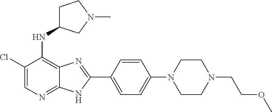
C1(Cl)=CN=C2C(=C1NC1CCN(C)C1)N=C(C1=CC=C(N3CCN(CCOC)CC3)C=C1)N2
